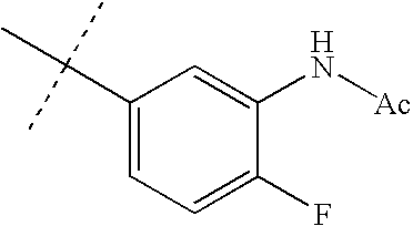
C1(C(C)(C)C)=CC=C(F)C(N[Ac])=C1
